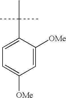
C1=C([OMe])C=C([OMe])C(C(C)(C)C)=C1
